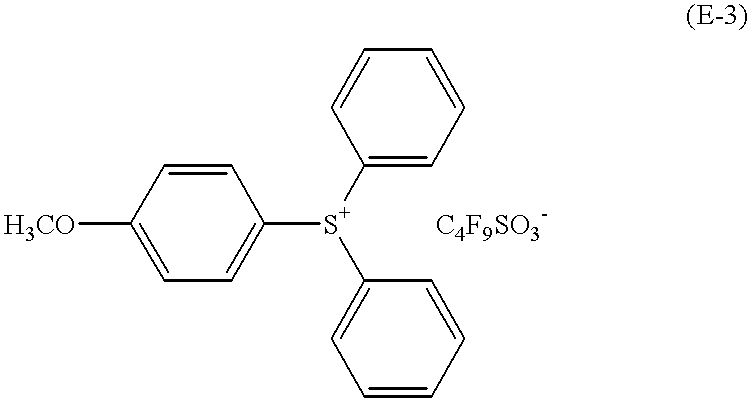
C1([S+](C2=CC=CC=C2)C2=CC=C([H3CO])C=C2)=CC=CC=C1.[C4F9SO3-]
